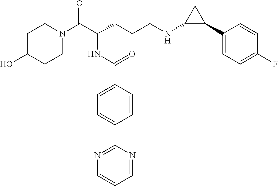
C1C(O)CCN(C(C(CCCNC2C(C3=CC=C(F)C=C3)C2)NC(C2=CC=C(C3=NC=CC=N3)C=C2)=O)=O)C1
